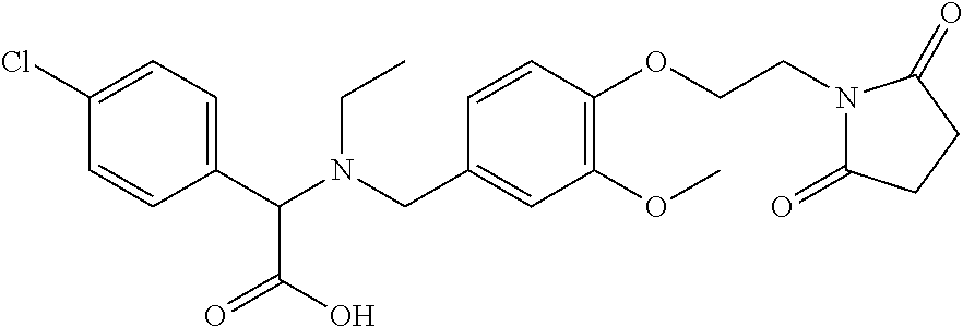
C1(C(N(CC2=CC(OC)=C(OCCN3C(=O)CCC3=O)C=C2)CC)C(=O)O)=CC=C(Cl)C=C1
